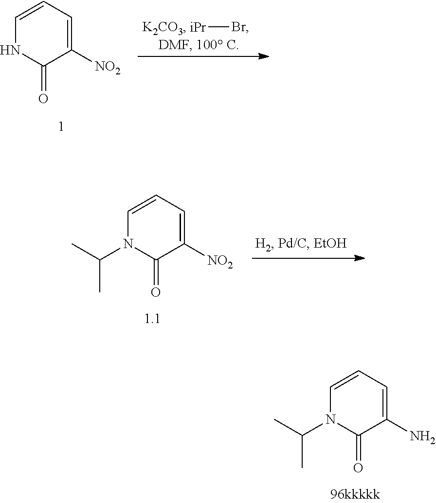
C1=CC=C(N)C(=O)N1C(C)C.C1=CC=C([NO2])C(=O)N1.[iPr]Br.C1=CC=C([NO2])C(=O)N1C(C)C
